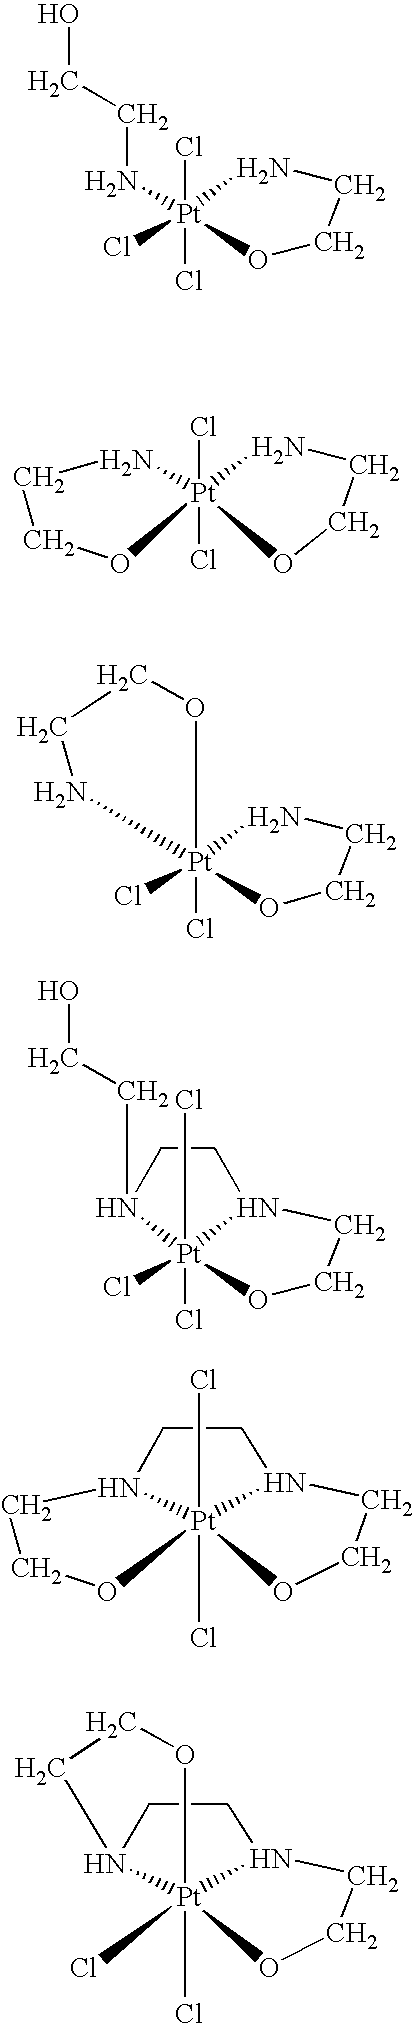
Cl[Pt]1(NCCO)(Cl)(Cl)NCCO1.Cl[Pt]12(Cl)(NCCO1)NCCO2.O1[Pt]2(Cl)(Cl)(NCC1)NCCO2.Cl[Pt]12(Cl)(Cl)N(CCO)CCN1CCO2.Cl[Pt]123(Cl)N(CCO1)CCN2CCO3.O1[Pt]23(Cl)(Cl)N(CCN2CCO3)CC1
